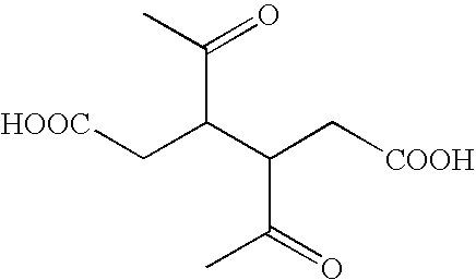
CC(=O)C(C(C[COOH])C(C)=O)C[HOOC]
